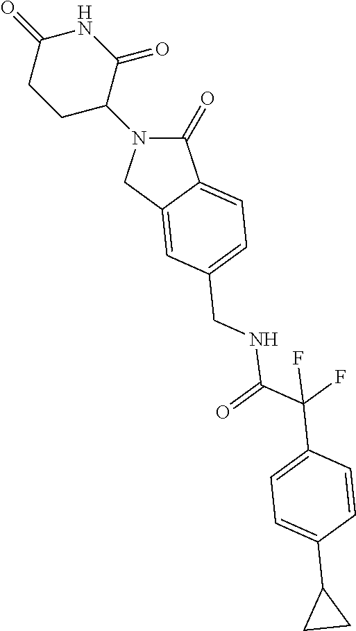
C1(=O)N(C2CCC(=O)NC2=O)CC2=CC(CNC(C(C3=CC=C(C4CC4)C=C3)(F)F)=O)=CC=C12
